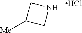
N1CC([Me])C1.Cl
